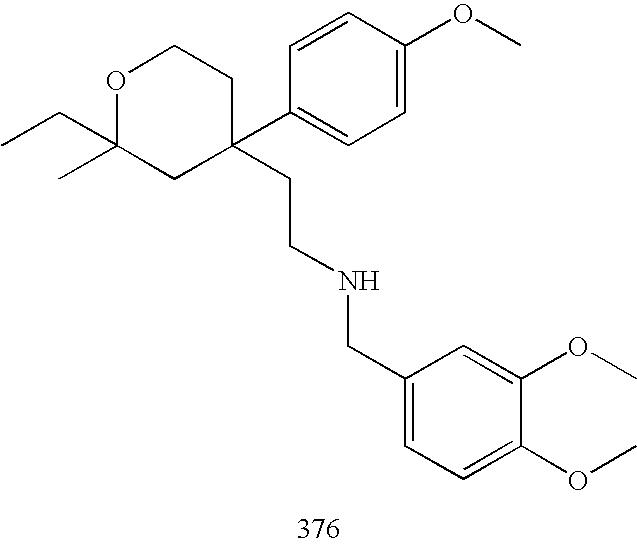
O1C(CC)(C)CC(C2=CC=C(OC)C=C2)(CCNCC2=CC=C(OC)C(OC)=C2)CC1
